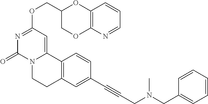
N1=CC=CC2=C1OCC(COC1=NC(=O)N3C(=C1)C1=C(CC3)C=C(C#CCN(CC3=CC=CC=C3)C)C=C1)O2
